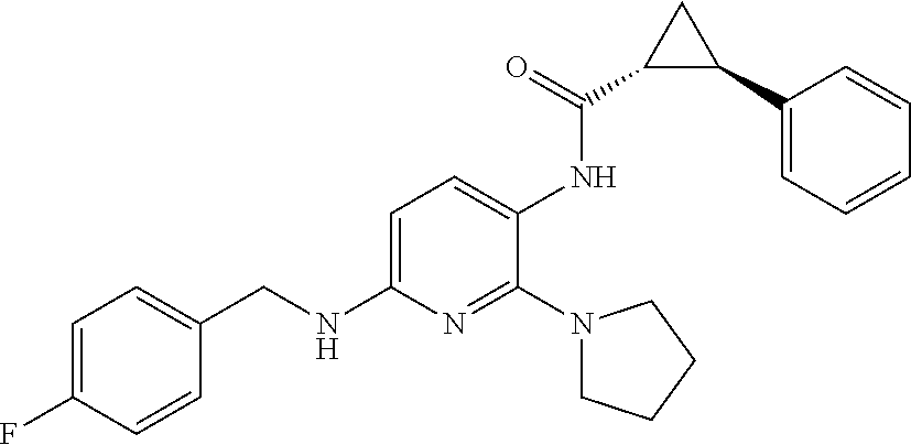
C1=C(F)C=CC(CNC2=CC=C(NC(=O)C3C(C4=CC=CC=C4)C3)C(N3CCCC3)=N2)=C1
